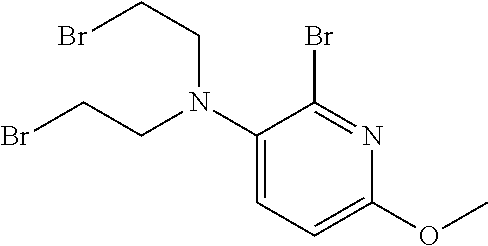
C1(N(CCBr)CCBr)=CC=C(OC)N=C1Br
